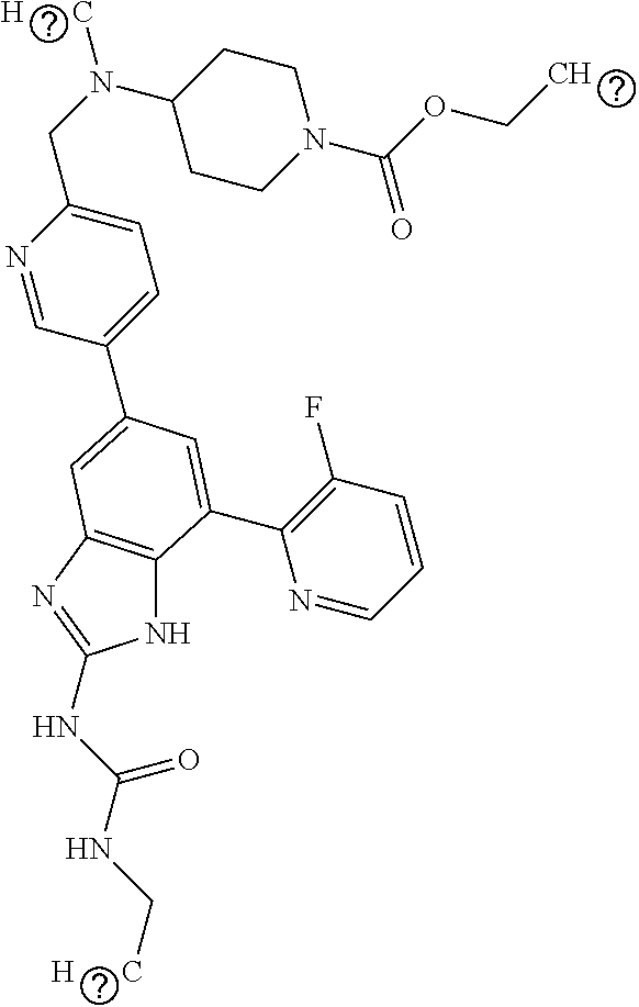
N1C2=C(N=C1NC(NC[H      C])=O)C=C(C1=CC=C(CN([H      C])C3CCN(C(OCC)=O)CC3)N=C1)C=C2C1=C(F)C=CC=N1
